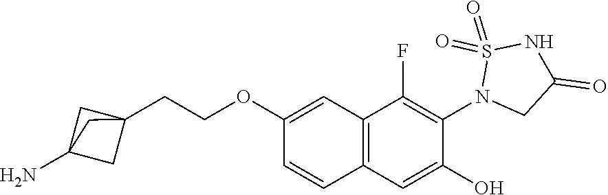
C1(OCCC23CC(N)(C2)C3)=CC2=C(C=C1)C=C(O)C(N1CC(=O)NS1(=O)=O)=C2F
